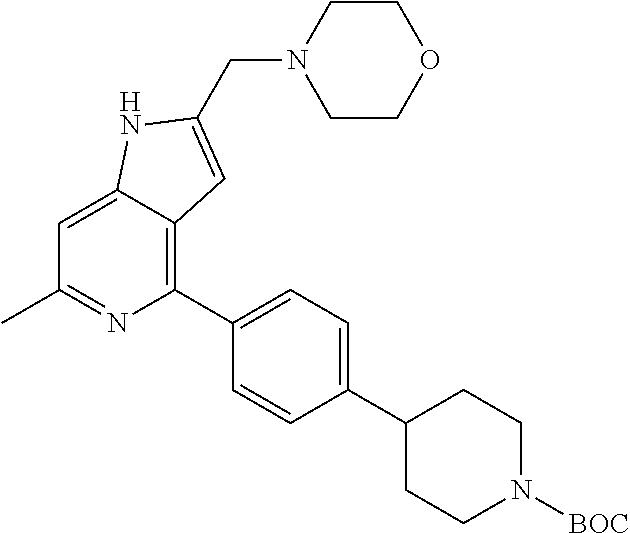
C1=C2C(=C(C3=CC=C(C4CCN([BOC])CC4)C=C3)N=C1C)C=C(CN1CCOCC1)N2
